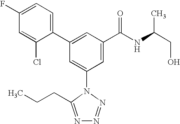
C1(C2=CC(C(NC(CO)C)=O)=CC(N3C(CCC)=NN=N3)=C2)=CC=C(F)C=C1Cl
